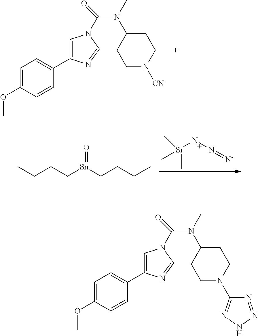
C1N([CN])CCC(N(C(=O)N2C=C(C3=CC=C(OC)C=C3)N=C2)C)C1.C[Si](NN=[N-])(C)C.CCCC[Sn](CCCC)=O.C1N(C2=NNN=N2)CCC(N(C(=O)N2C=C(C3=CC=C(OC)C=C3)N=C2)C)C1
